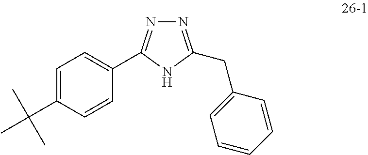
N1=C(CC2=CC=CC=C2)NC(C2=CC=C(C(C)(C)C)C=C2)=N1
